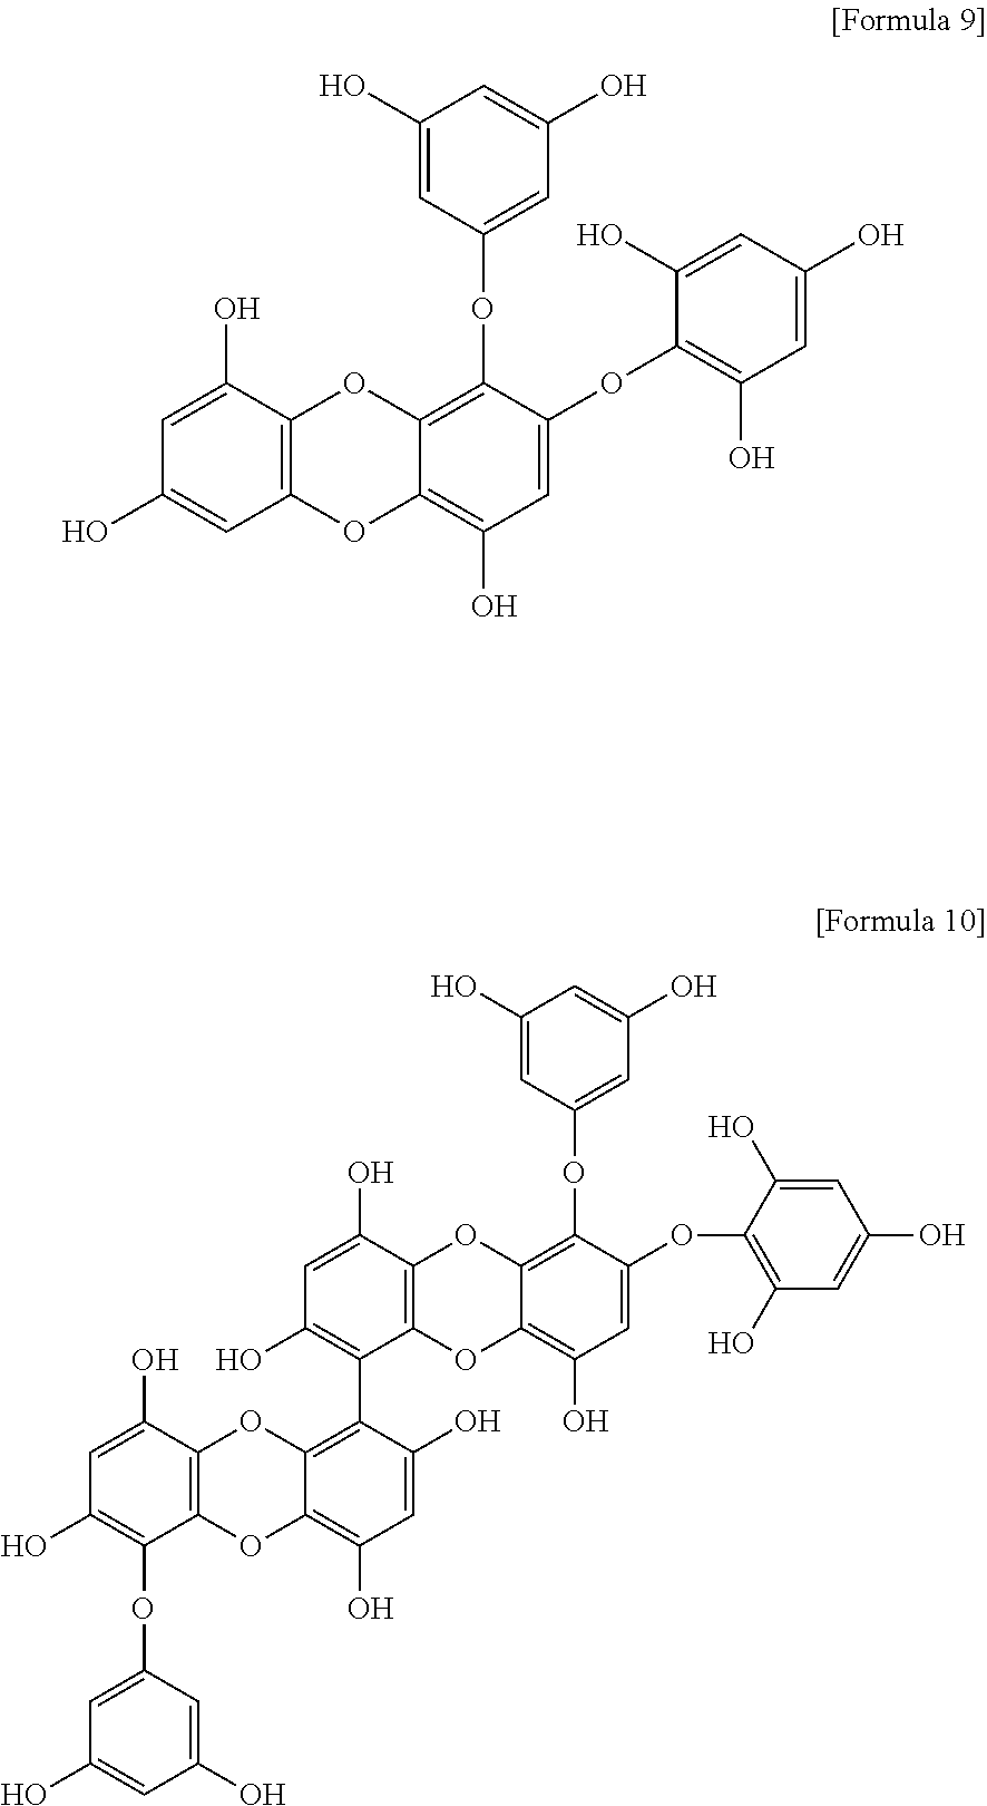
C1(O)=CC(OC2=C3C(=C(O)C=C2OC2=C(O)C=C(O)C=C2O)OC2=C(O3)C(O)=CC(O)=C2)=CC(O)=C1.C1(O)=CC(OC2=C3C(=C(O)C=C2OC2=C(O)C=C(O)C=C2O)OC2=C(O3)C(O)=CC(O)=C2C2=C3C(=C(O)C=C2O)OC2=C(O3)C(O)=CC(O)=C2OC2=CC(O)=CC(O)=C2)=CC(O)=C1
